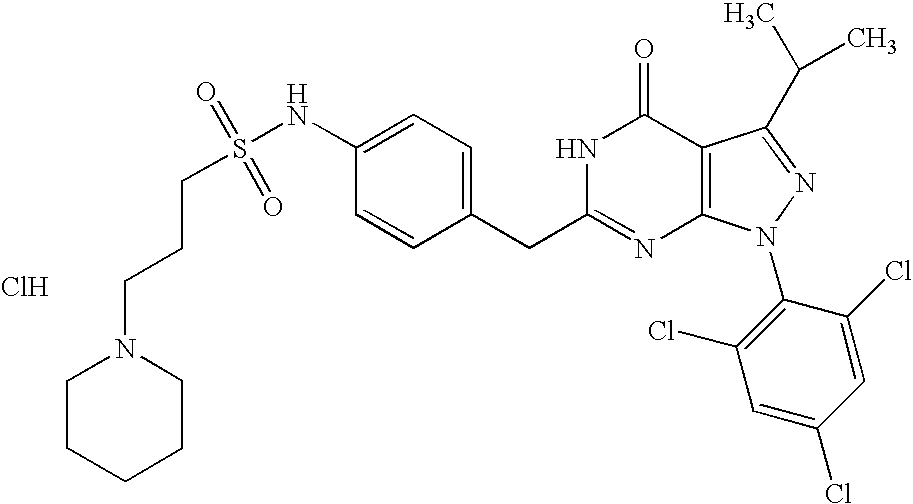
Cl.S(NC1=CC=C(CC2=NC3=C(C(=O)N2)C(C(C)C)=NN3C2=C(Cl)C=C(Cl)C=C2Cl)C=C1)(CCCN1CCCCC1)(=O)=O
